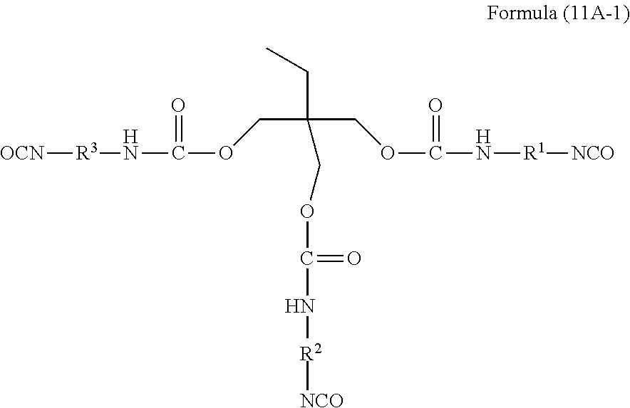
[OCN][R3]NC(OCC(CC)(COC(=O)N[R2][NCO])COC(N[R1][NCO])=O)=O
